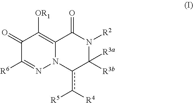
C1(=O)C([R6])=NN2C(=C1[OR1])C(=O)N([R2])C([R3a])([R3b])c2c([R5])[R4]
